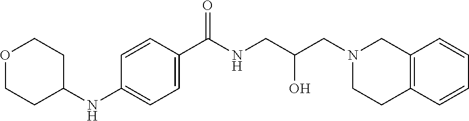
C1=CC(C(NCC(CN2CCC3=C(C2)C=CC=C3)O)=O)=CC=C1NC1CCOCC1
